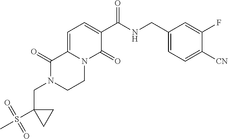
C(N1CCN2C(=CC=C(C(NCC3=CC=C([CN])C(F)=C3)=O)C2=O)C1=O)C1(S(C)(=O)=O)CC1
